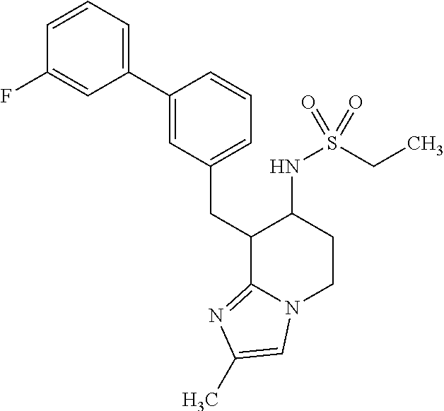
C(C1C2=NC(C)=CN2CCC1NS(CC)(=O)=O)C1=CC=CC(C2=CC=CC(F)=C2)=C1
